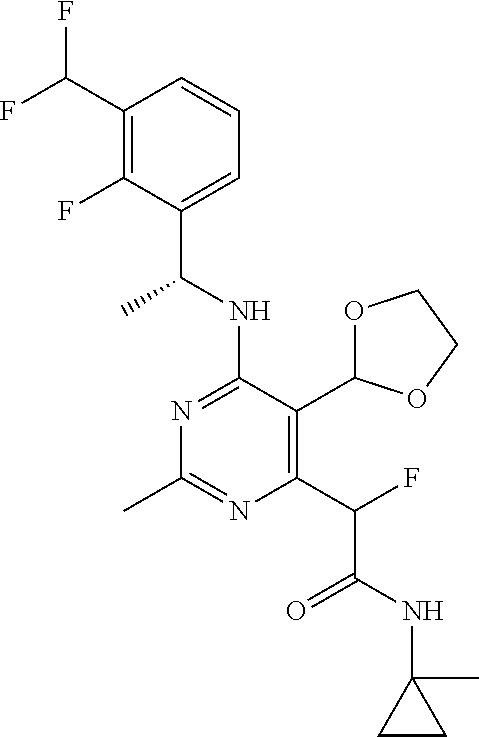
N1=C(NC(C)C2=CC=CC(C(F)F)=C2F)C(C2OCCO2)=C(C(C(=O)NC2(C)CC2)F)N=C1C
